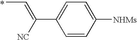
CC=C(C1=CC=C([NHMs])C=C1)[NC].*
